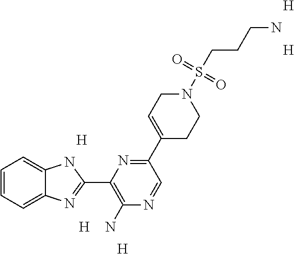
C1=CC=C2C(=C1)NC(C1=C(N)N=CC(C3=CCN(S(=O)(=O)CCCN)CC3)=N1)=N2.[H].[H].[H].[H].[H]
